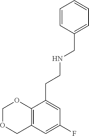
C12=C(C=C(F)C=C1CCNCC1=CC=CC=C1)COCO2
